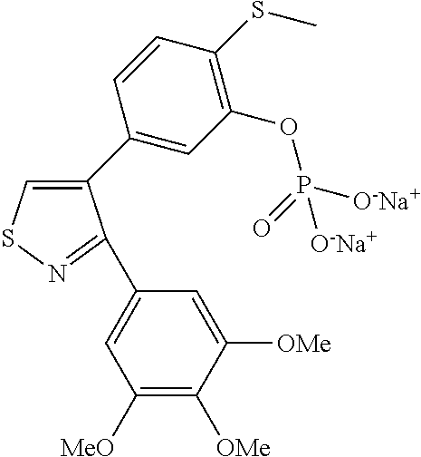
C1(C2=CC(OP(=O)([O-Na+])[O-Na+])=C(SC)C=C2)=CSN=C1C1=CC([MeO])=C([OMe])C([OMe])=C1
